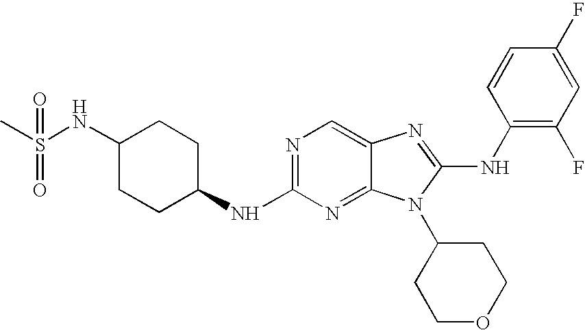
N1=C(NC2CCC(NS(=O)(C)=O)CC2)N=C2C(=C1)N=C(NC1=C(F)C=C(F)C=C1)N2C1CCOCC1
